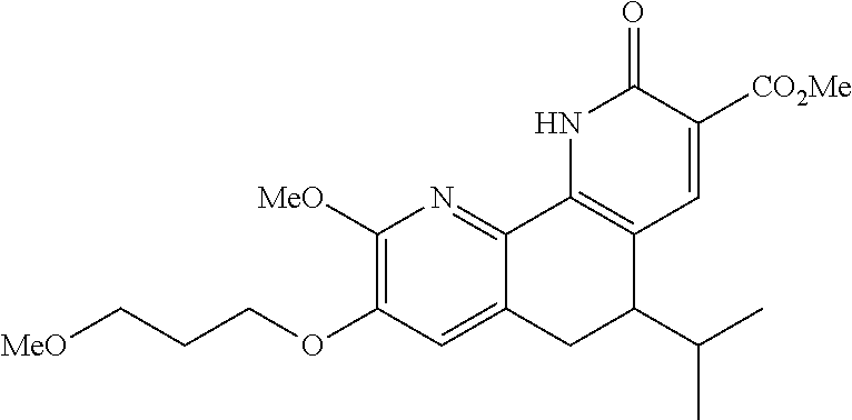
C1([MeO])=C(OCCC[MeO])C=C2C(=N1)C1=C(C(C(C)C)C2)C=C([CO2Me])C(=O)N1
